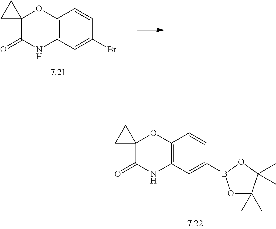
C12=C(C=C(Br)C=C1)NC(=O)C1(O2)CC1.C12=C(C=C(B3OC(C)(C)C(C)(C)O3)C=C1)NC(=O)C1(O2)CC1
